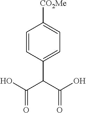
C1=CC(C(C(O)=O)C(O)=O)=CC=C1[CO2Me]
